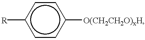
[R]c1ccc([O(CH2CH2O)xH])cc1
